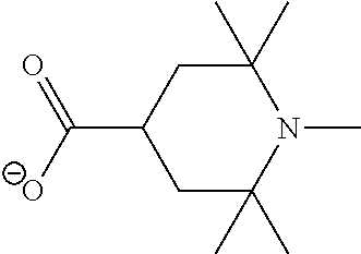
C1C(C)(C)N(C)C(C)(C)CC1C([O-])=O
